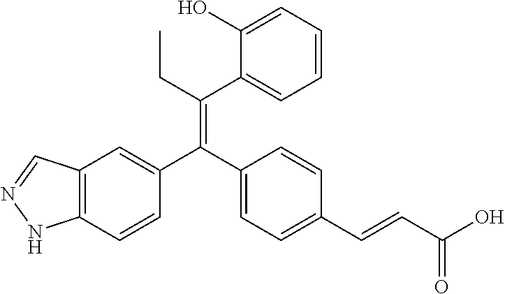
C12=C(C=CC(C(C3=CC=C(C=CC(O)=O)C=C3)=C(CC)C3=CC=CC=C3O)=C1)NN=C2
